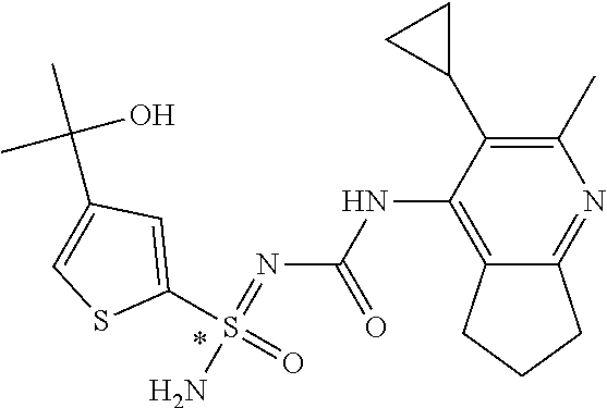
S(N)(=NC(NC1=C2CCCC2=NC(C)=C1C1CC1)=O)(=O)C1=CC(C(C)(C)O)=CS1
